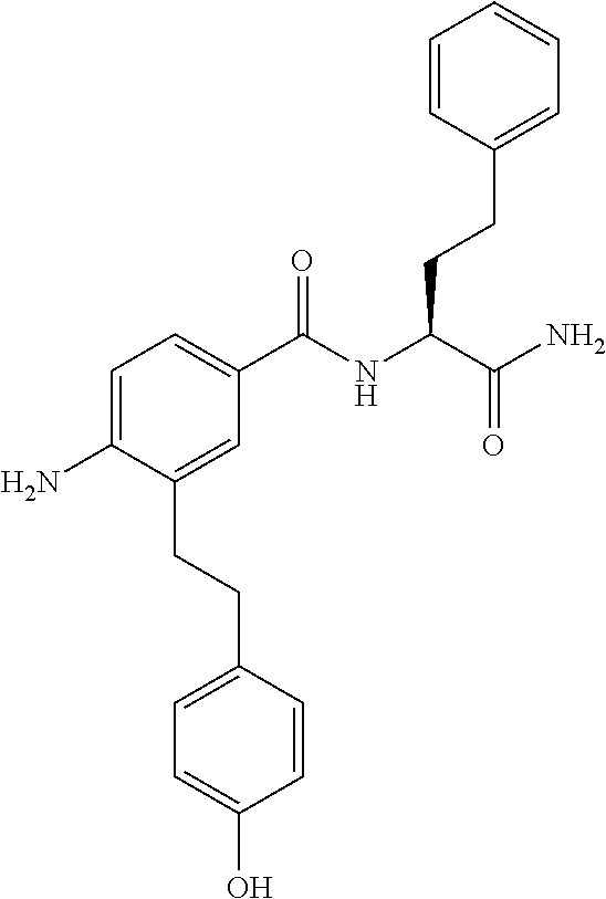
C1=C(N)C(CCC2=CC=C(O)C=C2)=CC(C(NC(C(N)=O)CCC2=CC=CC=C2)=O)=C1
